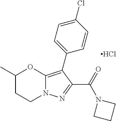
C1(C)CCN2C(=C(C3=CC=C(Cl)C=C3)C(C(=O)N3CCC3)=N2)O1.Cl
